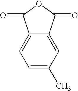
C1=C(C)C=C2C(=C1)C(=O)OC2=O
